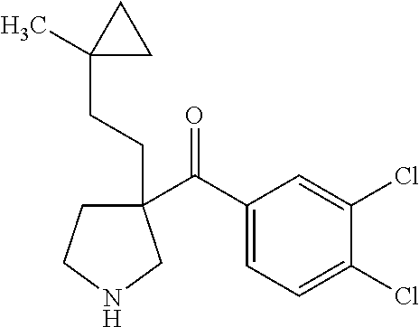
C1(C(C2=CC=C(Cl)C(Cl)=C2)=O)(CCC2(C)CC2)CCNC1
